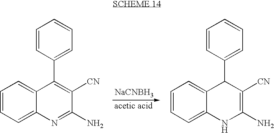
C1=CC=C2C(=C1)C(C1=CC=CC=C1)=C([CN])C(N)=N2.[NaCNBH3].C1=CC=C2C(=C1)C(C1=CC=CC=C1)C([CN])=C(N)N2
